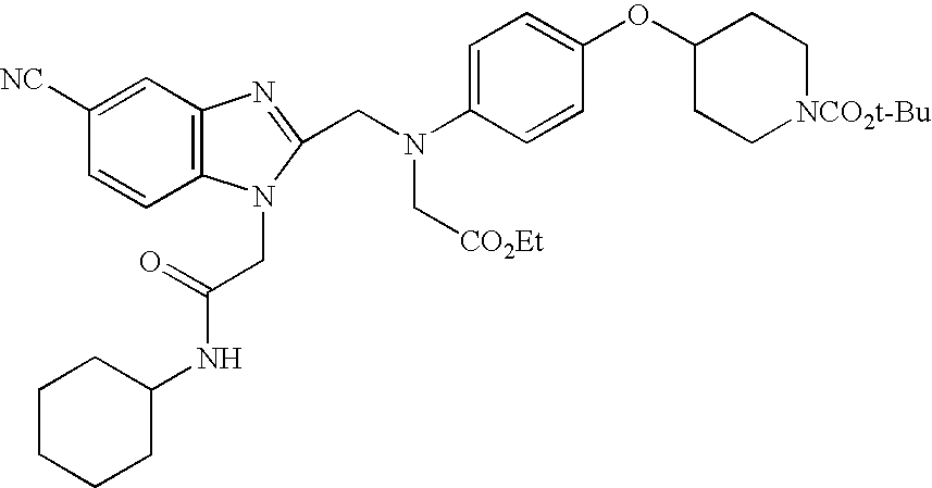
C1=CC2=C(C=C1[NC])N=C(CN(C1=CC=C(OC3CC[NCO2t-Bu]CC3)C=C1)C[CO2Et])N2CC(NC1CCCCC1)=O
